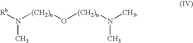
N([(CH2)n]O[(CH2)n]N(C)C)(C)[Rb]
